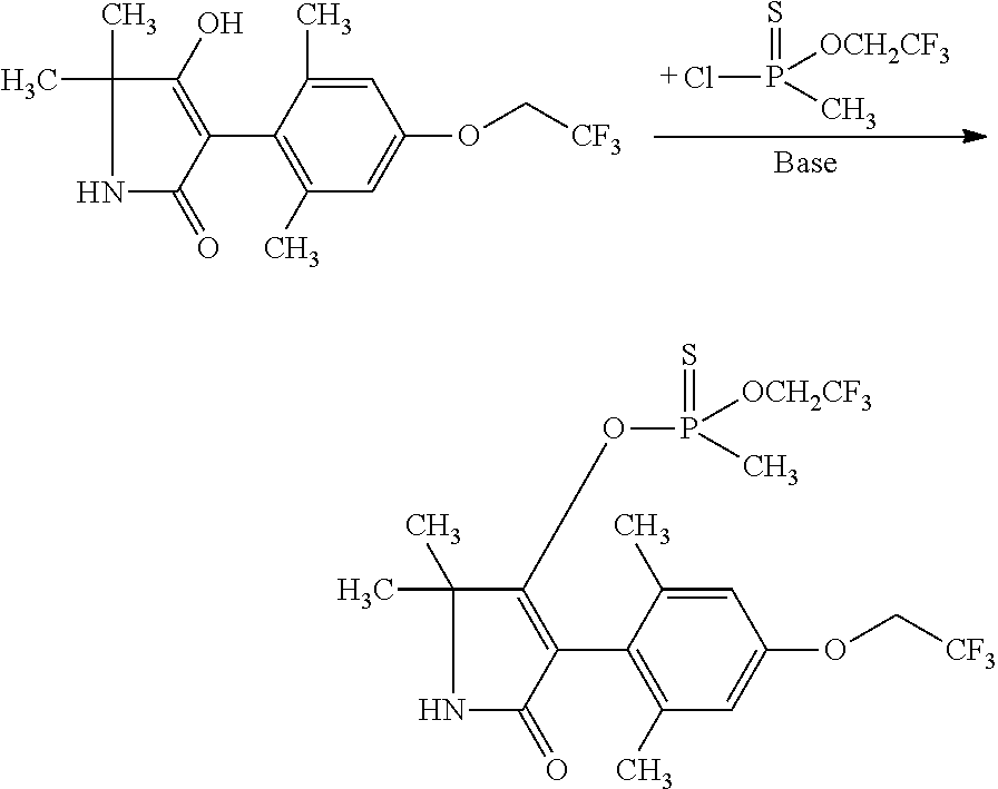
ClP([OCH2CF3])(C)=S.N1C(=O)C(C2=C(C)C=C(OC[CF3])C=C2C)=C(O)C1(C)C.N1C(=O)C(C2=C(C)C=C(OC[CF3])C=C2C)=C(OP(C)([OCH2CF3])=S)C1(C)C
